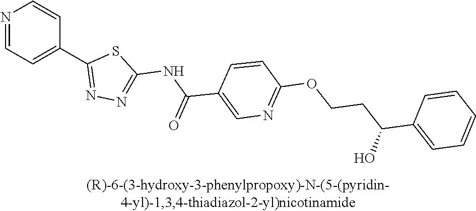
N1=CC=C(C2=NN=C(NC(C3=CN=C(OCCC(C4=CC=CC=C4)O)C=C3)=O)S2)C=C1
